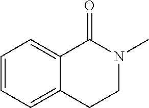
C1=CC=C2C(=C1)C(=O)N(C)CC2
